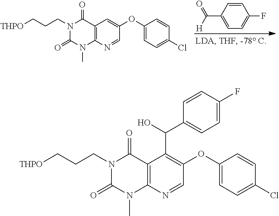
C1=C(C([H])=O)C=CC(F)=C1.N1(CCC[THPO])C(=O)N(C)C2=C(C1=O)C=C(OC1=CC=C(Cl)C=C1)C=N2.N1(CCC[THPO])C(=O)N(C)C2=C(C1=O)C(C(C1=CC=C(F)C=C1)O)=C(OC1=CC=C(Cl)C=C1)C=N2
